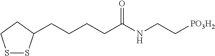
S1SC(CCCCC(NCC[PO3H2])=O)CC1
